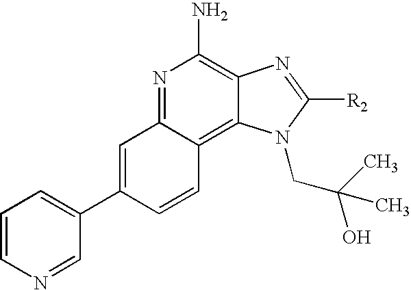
C1=CN=CC(C2=CC3=NC(N)=C4C(=C3C=C2)N(CC(O)(C)C)C([R2])=N4)=C1
